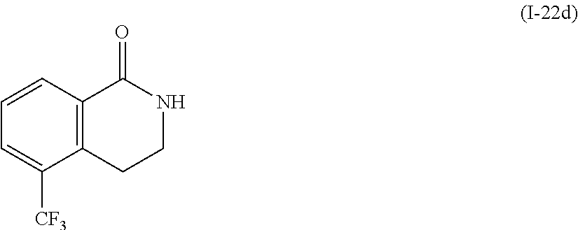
C12=C(CCNC1=O)C([CF3])=CC=C2
